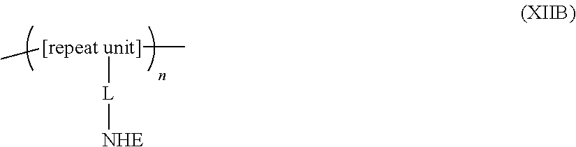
[[repeat unit]](C)(C)[L][NHE]
